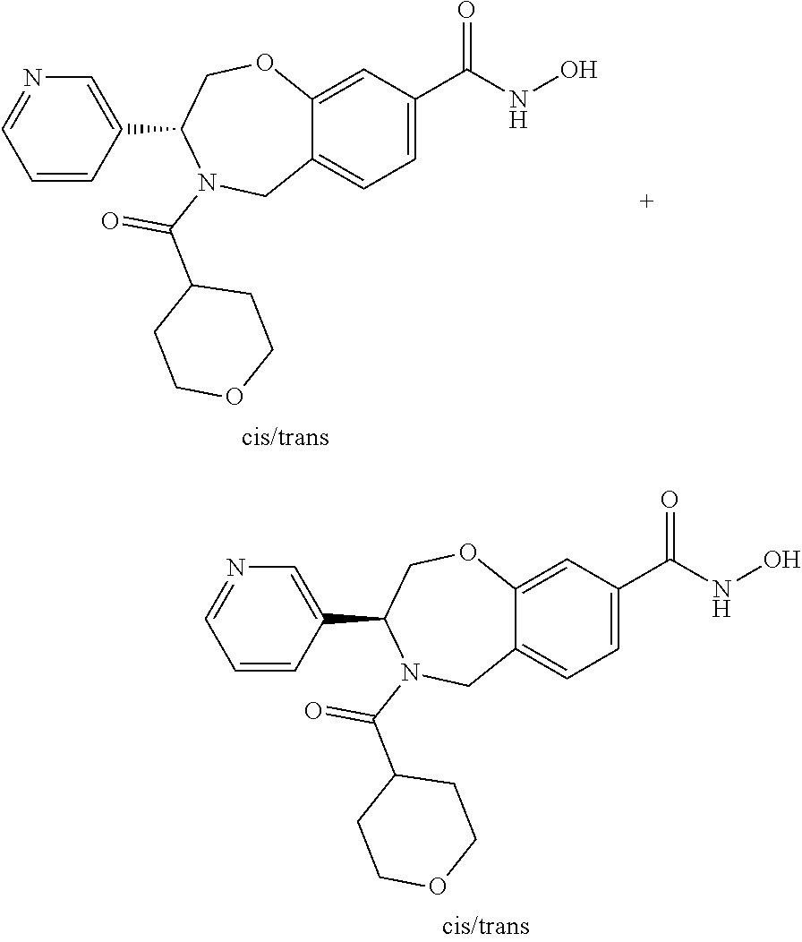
C1(C(=O)N2CC3=CC=C(C(=O)NO)C=C3OCC2C2=CN=CC=C2)CCOCC1.C12=CC=C(C(=O)NO)C=C1OCC(C1=CN=CC=C1)N(C(C1CCOCC1)=O)C2
